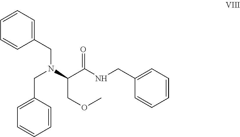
C1(CN(C(C(NCC2=CC=CC=C2)=O)COC)CC2=CC=CC=C2)=CC=CC=C1
